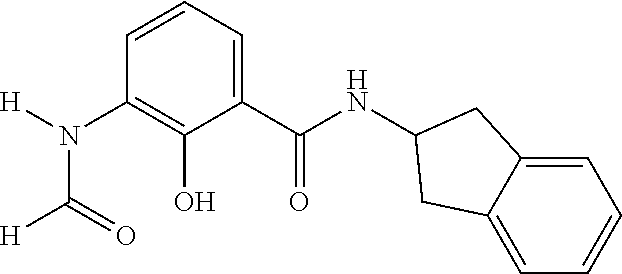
N(C1=C(O)C(C(NC2CC3=CC=CC=C3C2)=O)=CC=C1)([H])C(=O)[H]
